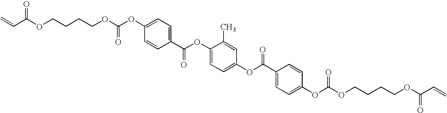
C=CC(OCCCCOC(OC1=CC=C(C(OC2=CC=C(OC(C3=CC=C(OC(OCCCCOC(C=C)=O)=O)C=C3)=O)C=C2C)=O)C=C1)=O)=O
